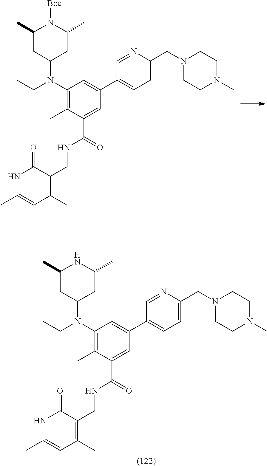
C1(C)CC(N(C2=C(C)C(C(NCC3=C(C)C=C(C)NC3=O)=O)=CC(C3=CC=C(CN4CCN(C)CC4)N=C3)=C2)CC)CC(C)N1.C1(C)CC(N(C2=C(C)C(C(NCC3=C(C)C=C(C)NC3=O)=O)=CC(C3=CC=C(CN4CCN(C)CC4)N=C3)=C2)CC)CC(C)N1[Boc]
